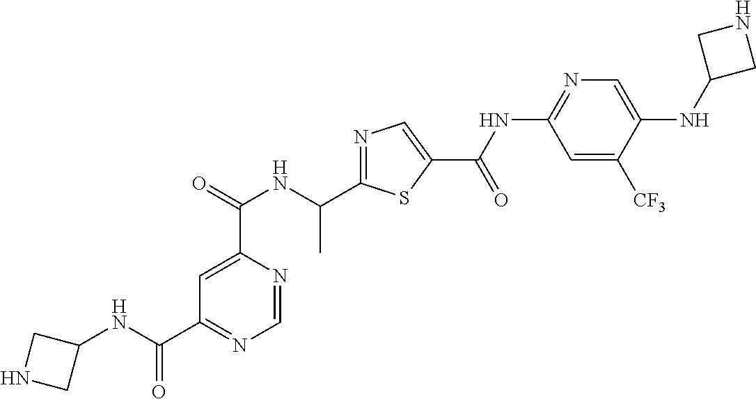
N1=C(C(NC(C2=CC(C(NC3CNC3)=O)=NC=N2)=O)C)SC(C(=O)NC2=NC=C(NC3CNC3)C([CF3])=C2)=C1
